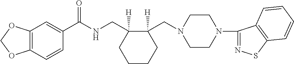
C12=C(C=CC(C(NCC3([H])CCCCC3(CN3CCN(C4=NSC5=C4C=CC=C5)CC3)[H])=O)=C1)OCO2
